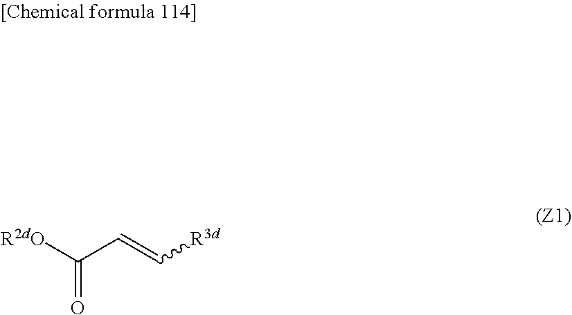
[R2dO]C(C=C[R3d])=O
